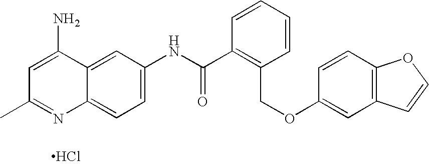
Cl.C12=CC=C(NC(C3=C(COC4=CC5=C(C=C4)OC=C5)C=CC=C3)=O)C=C1C(N)=CC(C)=N2
